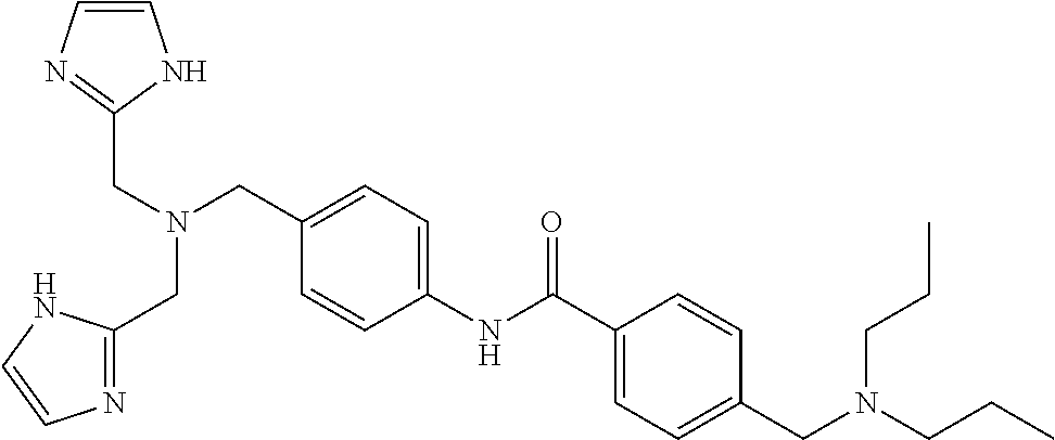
C1=C(NC(C2=CC=C(CN(CCC)CCC)C=C2)=O)C=CC(CN(CC2=NC=CN2)CC2=NC=CN2)=C1
